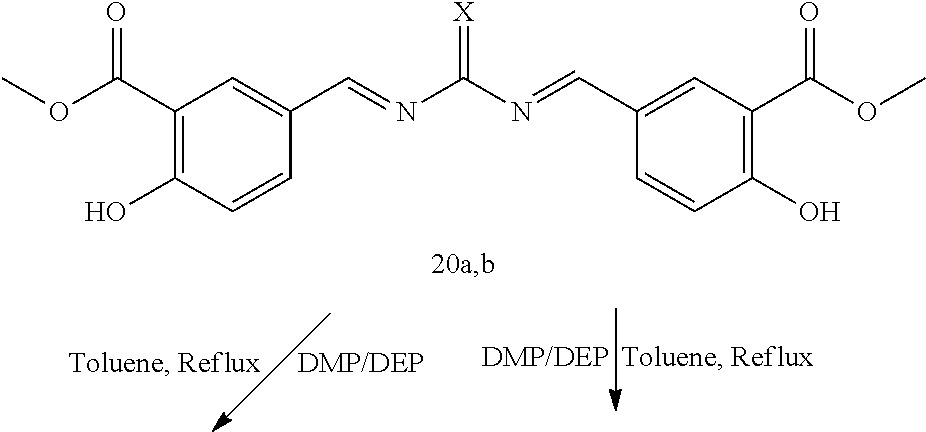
C1(C(=O)OC)=C(O)C=CC(C=NC(=[X])N=CC2=CC(C(=O)OC)=C(O)C=C2)=C1
